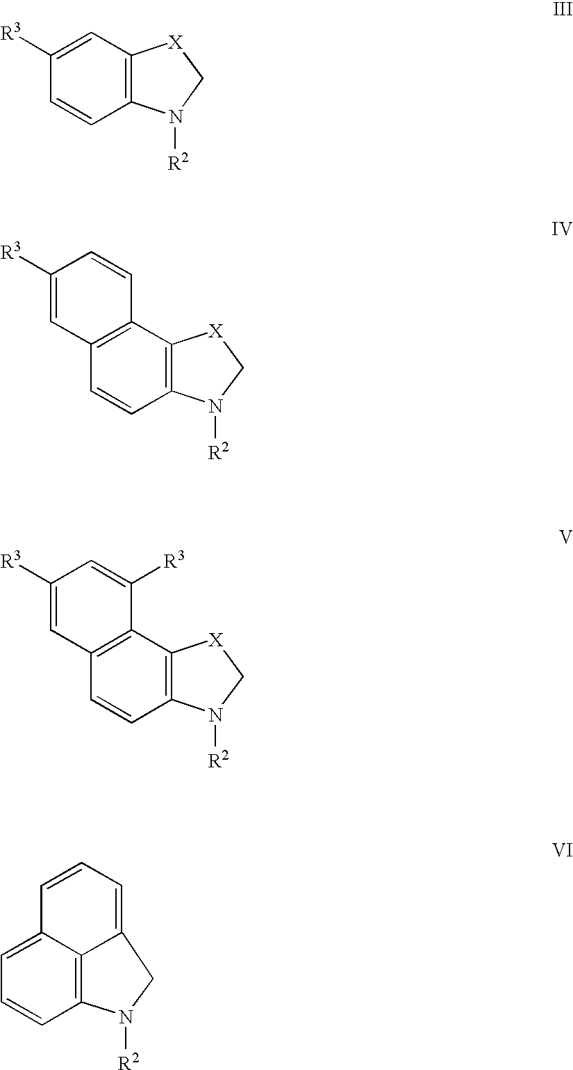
C1([R3])=CC2=C(C=C1)N([R2])C[X]2.C12=C(C3=C(C=C1)N([R2])C[X]3)C=CC([R3])=C2.C12=C(C3=C(C=C1)N([R2])C[X]3)C([R3])=CC([R3])=C2.C1=C2C3=C(C=C1)N([R2])CC3=CC=C2
